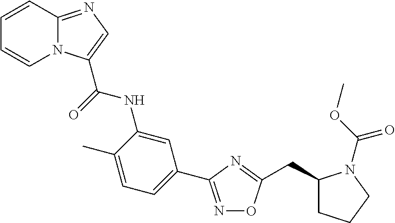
C1=CC2=NC=C(C(=O)NC3=CC(C4=NOC(CC5CCCN5C(OC)=O)=N4)=CC=C3C)N2C=C1
